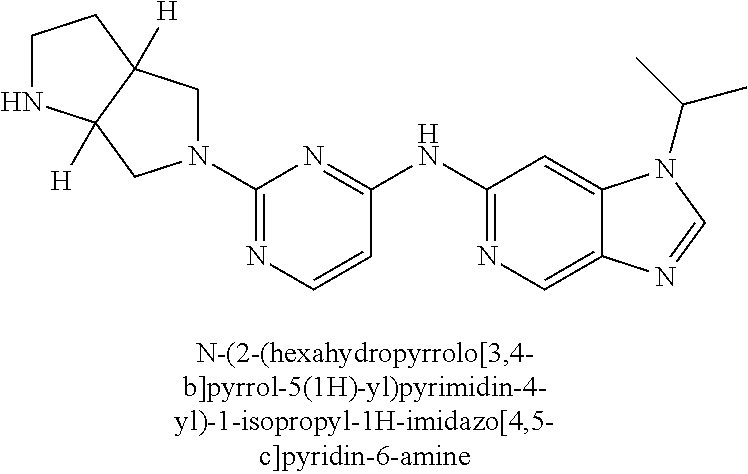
C1=CC(NC2=NC=C3C(=C2)N(C(C)C)C=N3)=NC(N2CC3([H])C([H])(C2)NCC3)=N1
